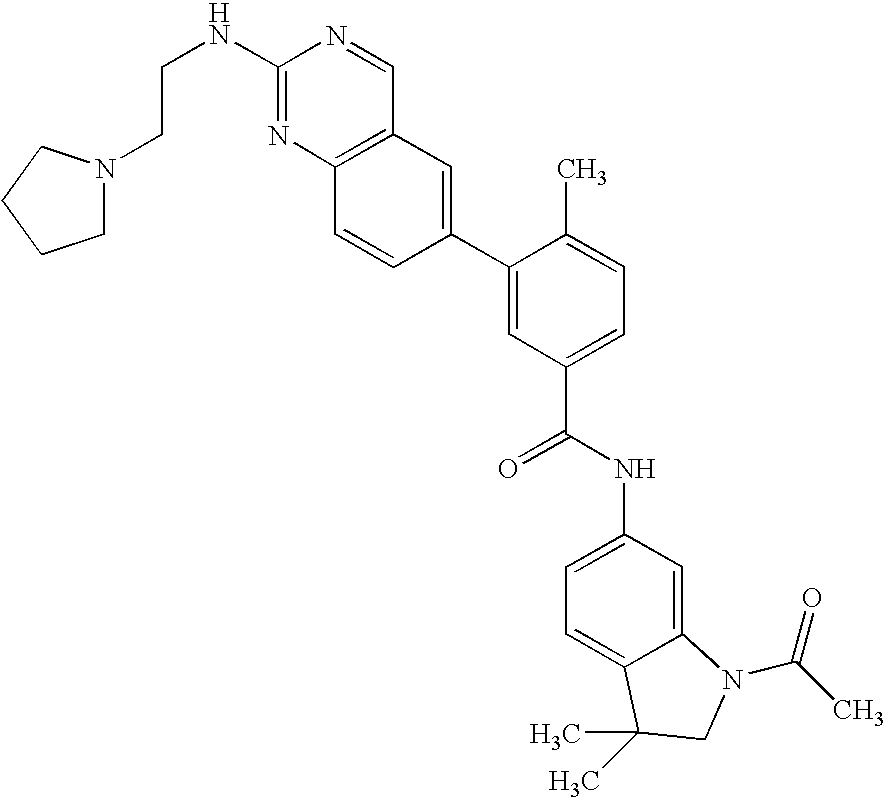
C1(NCCN2CCCC2)=NC2=C(C=N1)C=C(C1=CC(C(NC3=CC=C4C(=C3)N(C(C)=O)CC4(C)C)=O)=CC=C1C)C=C2
